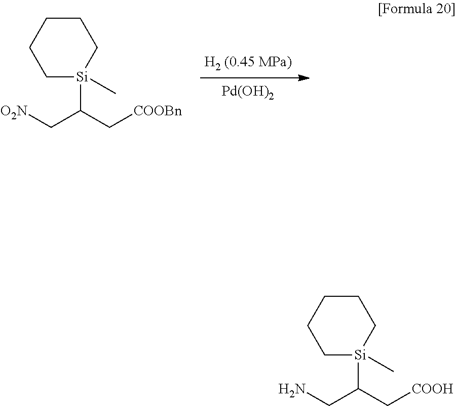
C1CCC[Si](C)(C(C[O2N])C[COOBn])C1.[Pd(OH)2].C1CCC[Si](C)(C(CN)C[COOH])C1
